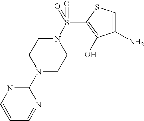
C1=CC=NC(N2CCN(S(=O)(=O)C3=C(O)C(N)=CS3)CC2)=N1
